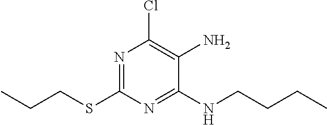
C1(SCCC)=NC(Cl)=C(N)C(NCCCC)=N1
